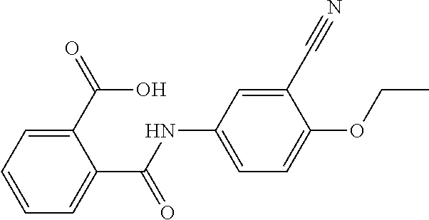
C1(NC(C2=CC=CC=C2C(O)=O)=O)=CC=C(OCC)C(C#N)=C1
